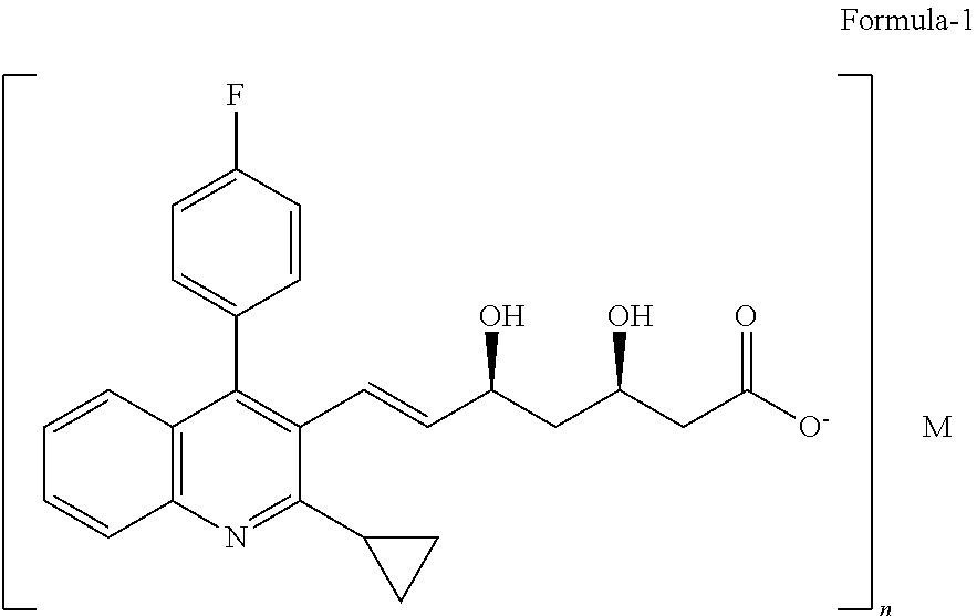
C12=C(N=C(C3CC3)C(C=CC(CC(CC([O-])=O)O)O)=C1C1=CC=C(F)C=C1)C=CC=C2.[M]
